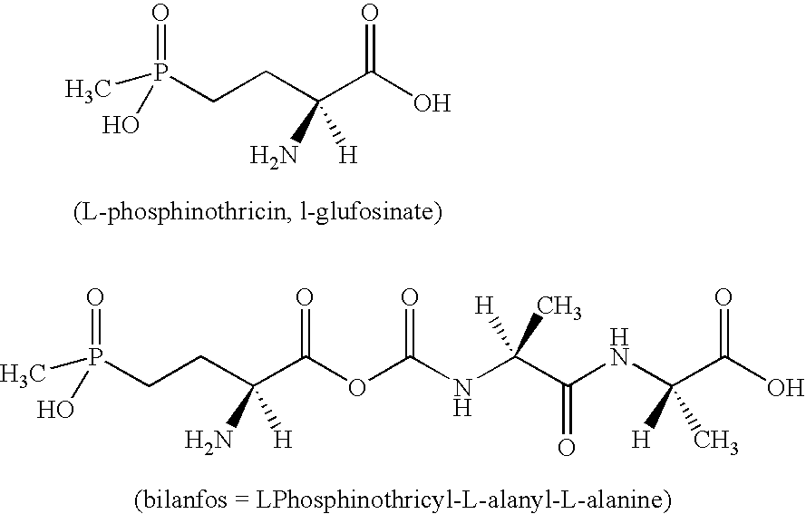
P(CCC(C(O)=O)(N)[H])(=O)(C)O.C(C(NC(C(O)=O)([H])C)=O)(NC(OC(C(CCP(=O)(O)C)(N)[H])=O)=O)([H])C
